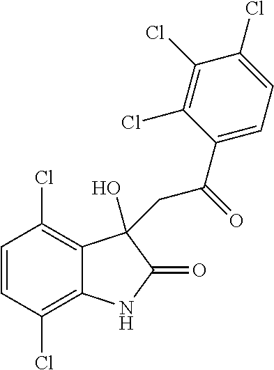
C1=CC(Cl)=C2C(=C1Cl)C(O)(CC(C1=CC=C(Cl)C(Cl)=C1Cl)=O)C(=O)N2
